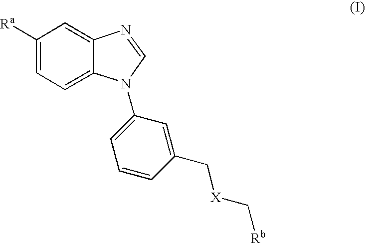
C1([Ra])=CC=C2C(=C1)N=CN2C1=CC=CC(C[X]C[Rb])=C1
